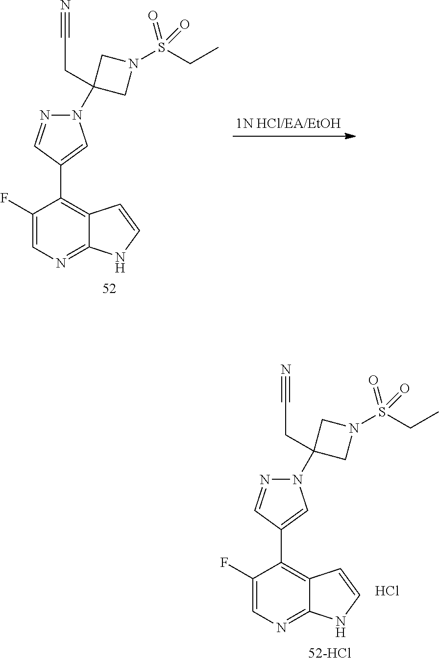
C1=C(F)C(C2=CN(C3(CC#N)CN(S(=O)(=O)CC)C3)N=C2)=C2C(=N1)NC=C2.C1=C(F)C(C2=CN(C3(CC#N)CN(S(=O)(=O)CC)C3)N=C2)=C2C(=N1)NC=C2.Cl
